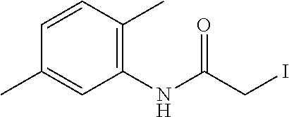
C1=CC(C)=C(NC(CI)=O)C=C1C
